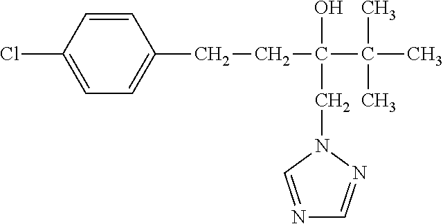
C1=CC(Cl)=CC=C1CCC(C(C)(C)C)(O)CN1C=NC=N1
